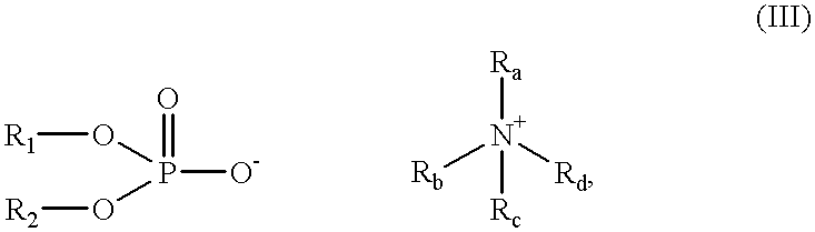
P([O-])(=O)(O[R2])O[R1].[Ra][N+]([Rc])([Rb])[Rd]
